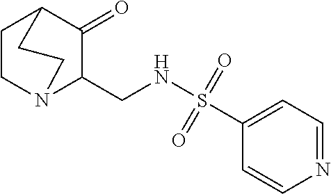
C1CN2C(CNS(C3=CC=NC=C3)(=O)=O)C(=O)C1CC2
